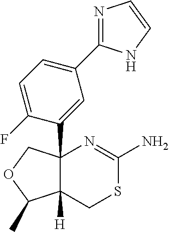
C12(C3=CC(C4=NC=CN4)=CC=C3F)C([H])(CSC(N)=N1)C(C)OC2
